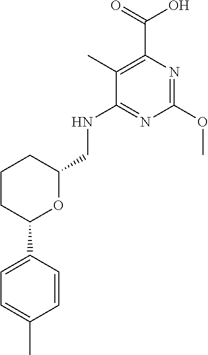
C1=CC(C2OC(CNC3=NC(OC)=NC(C(=O)O)=C3C)CCC2)=CC=C1C
